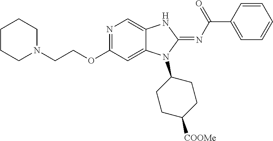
N1=C(OCCN2CCCCC2)C=C2C(=C1)NC(=NC(C1=CC=CC=C1)=O)N2C1CCC([COOMe])CC1
